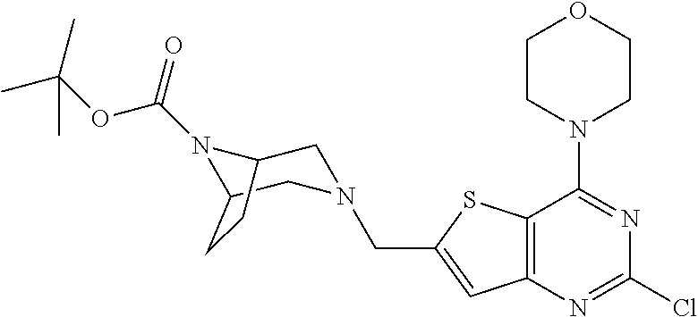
C1CN(C2=NC(Cl)=NC3=C2SC(CN2CC4N(C(=O)OC(C)(C)C)C(C2)CC4)=C3)CCO1
